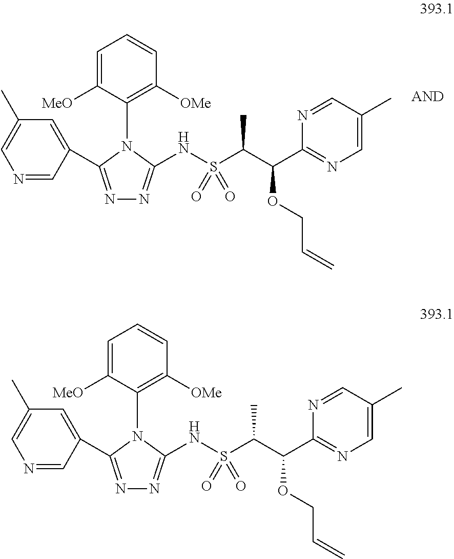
N1=C(C2=CC(C)=CN=C2)N(C2=C([OMe])C=CC=C2[MeO])C(NS(C(C(C2=NC=C(C)C=N2)OCC=C)C)(=O)=O)=N1.N1=C(C2=CC(C)=CN=C2)N(C2=C([OMe])C=CC=C2[MeO])C(NS(C(C(C2=NC=C(C)C=N2)OCC=C)C)(=O)=O)=N1
